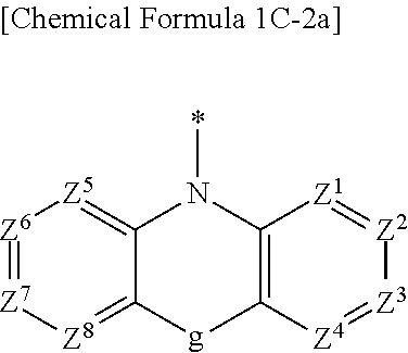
[Z6]1=[Z7][Z8]=C2C(=[Z5]1)N(*)C1=C([Z4]=[Z3][Z2]=[Z1]1)[g]2
